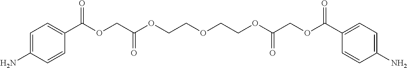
C1=C(N)C=CC(C(OCC(OCCOCCOC(COC(C2=CC=C(N)C=C2)=O)=O)=O)=O)=C1
